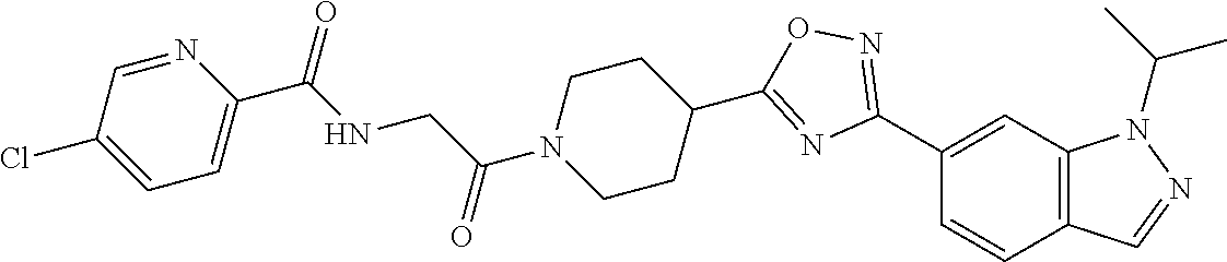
C1(C2=NOC(C3CCN(C(CNC(C4=CC=C(Cl)C=N4)=O)=O)CC3)=N2)=CC2=C(C=C1)C=NN2C(C)C
